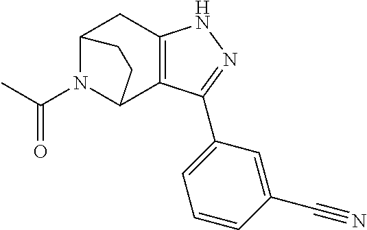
C12N(C(=O)C)C(C3=C(C1)NN=C3C1=CC=CC(C#N)=C1)CC2
